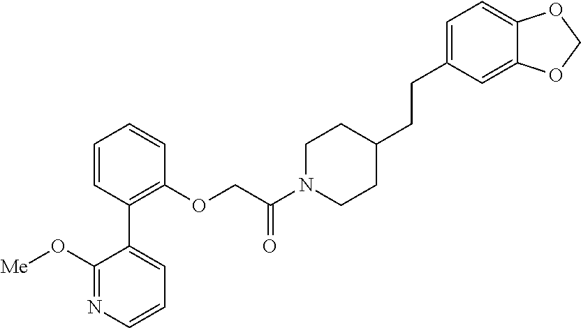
C1=CC(C2=CC=CN=C2O[Me])=C(OCC(N2CCC(CCC3=CC=C4C(=C3)OCO4)CC2)=O)C=C1
